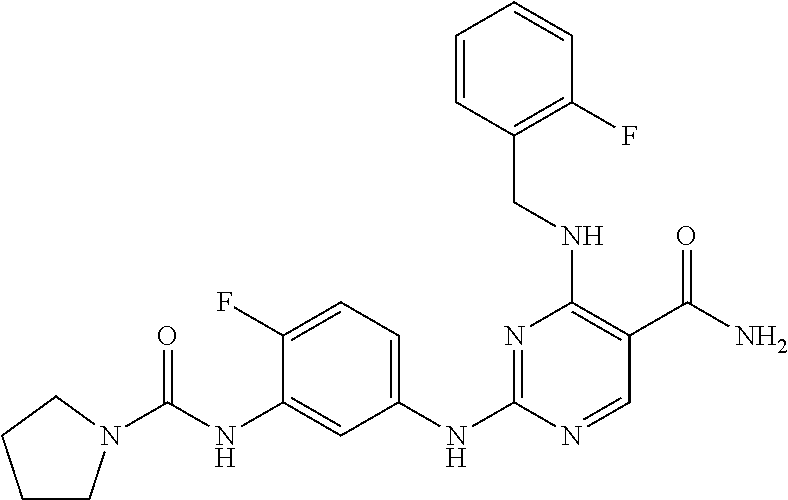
C1(CNC2=C(C(N)=O)C=NC(NC3=CC=C(F)C(NC(=O)N4CCCC4)=C3)=N2)=C(F)C=CC=C1
